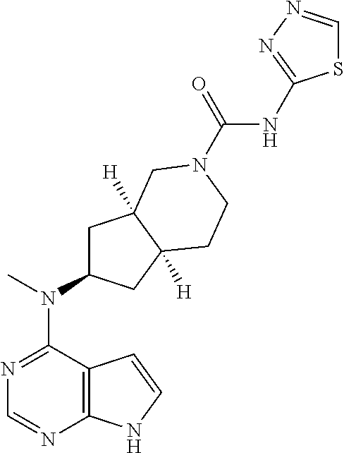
C12=C(N=CN=C1N(C)C1CC3([H])C([H])(C1)CCN(C(NC1=NN=CS1)=O)C3)NC=C2
